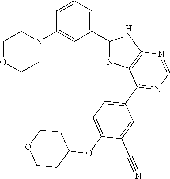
C1=CC=C(C2=NC3=C(N2)N=CN=C3C2=CC=C(OC3CCOCC3)C(C#N)=C2)C=C1N1CCOCC1
